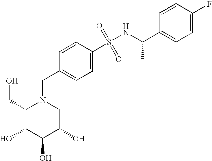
C1(CO)C(O)C(O)C(O)CN1CC1=CC=C(S(NC(C2=CC=C(F)C=C2)C)(=O)=O)C=C1
